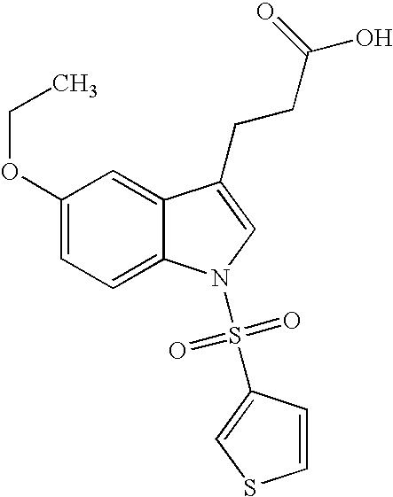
C12=CC(OCC)=CC=C1N(S(=O)(=O)C1=CSC=C1)C=C2CCC(=O)O
